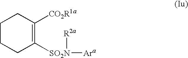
C1CCC([SO2N]([Ara])[R2a])=C([CO2R1a])C1
